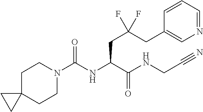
C1C2(CCN(C(NC(C(NCC#N)=O)CC(CC3=CN=CC=C3)(F)F)=O)C1)CC2
